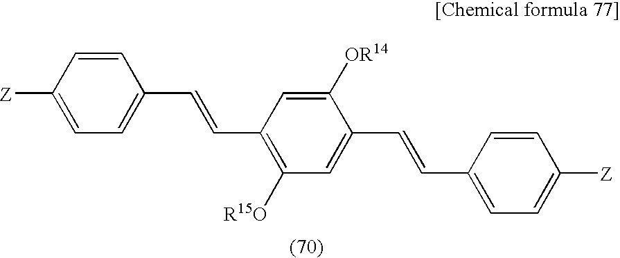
C1=CC([Z])=CC=C1C=CC1=C([R15O])C=C(C=CC2=CC=C([Z])C=C2)C([OR14])=C1
